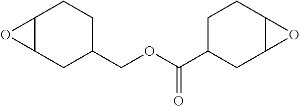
C12C(CC(COC(C3CCC4C(C3)O4)=O)CC1)O2
